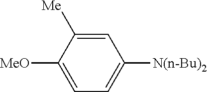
C1=C([MeO])C([Me])=CC([N(n-Bu)2])=C1
